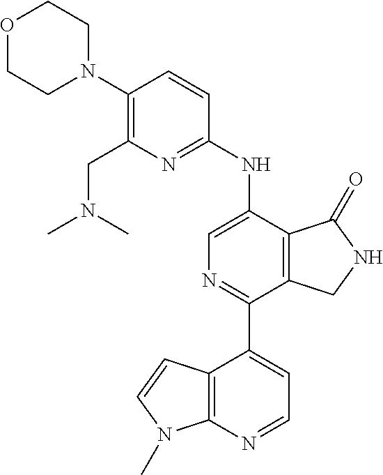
C1(C2=NC=C(NC3=NC(CN(C)C)=C(N4CCOCC4)C=C3)C3=C2CNC3=O)=CC=NC2=C1C=CN2C
